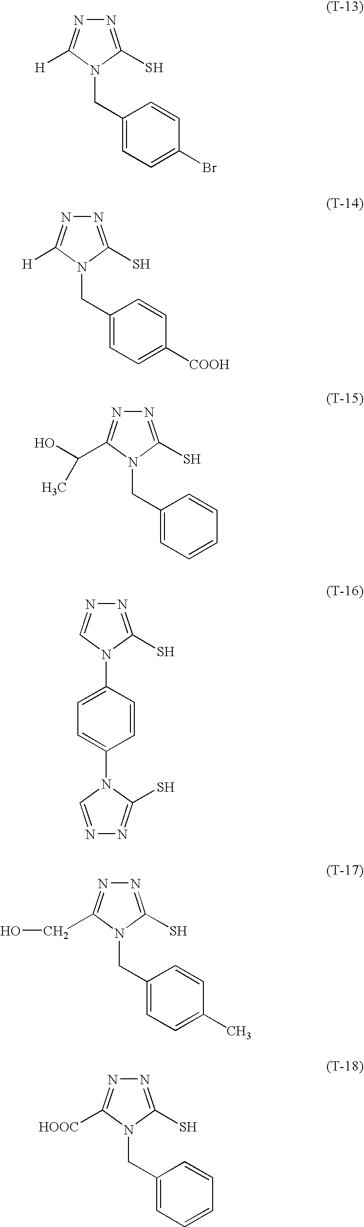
N1=C(S)N(CC2=CC=C(Br)C=C2)C([H])=N1.N1=C(S)N(CC2=CC=C([COOH])C=C2)C([H])=N1.N1=C(S)N(CC2=CC=CC=C2)C(C(C)O)=N1.N1=C(S)N(C2=CC=C(N3C(S)=NN=C3)C=C2)C=N1.N1=C(S)N(CC2=CC=C(C)C=C2)C(CO)=N1.N1=C(S)N(CC2=CC=CC=C2)C([HOOC])=N1
